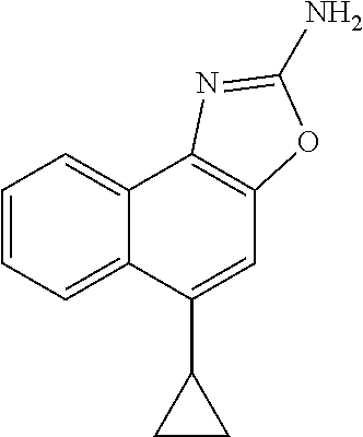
C12=CC=CC=C1C(C1CC1)=CC1=C2N=C(N)O1
